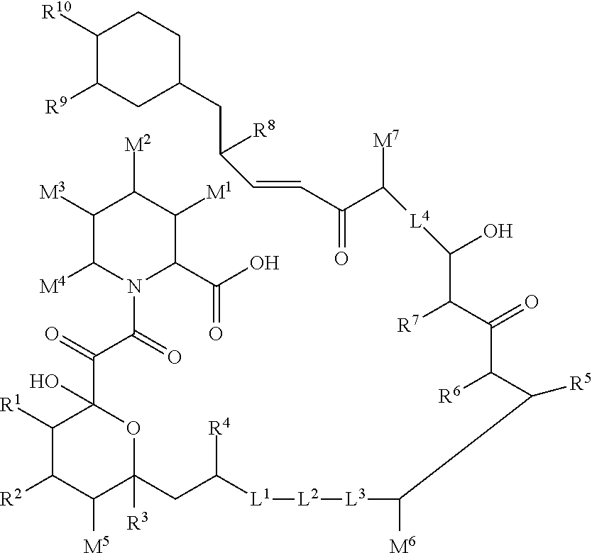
C1([R10])C([R9])CC(CC(C=CC(C([L4]C(C(C(C(C(C([L3][L2][L1]C(CC2([R3])C([M5])C([R2])C([R1])C(C(C(N3C(C(O)=O)C([M1])C([M2])C([M3])C3[M4])=O)=O)(O)O2)[R4])[M6])[R5])[R6])=O)[R7])O)[M7])=O)[R8])CC1
